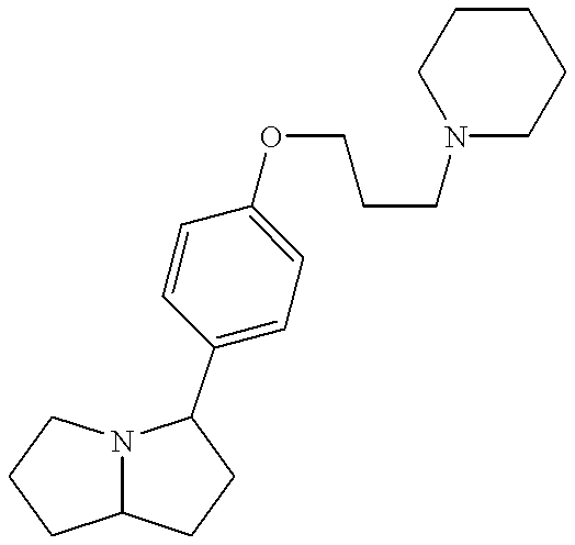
C1=CC(C2N3C(CCC3)CC2)=CC=C1OCCCN1CCCCC1
